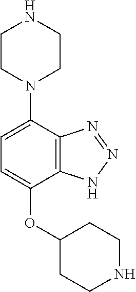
C1=C(N2CCNCC2)C2=C(C(OC3CCNCC3)=C1)NN=N2
